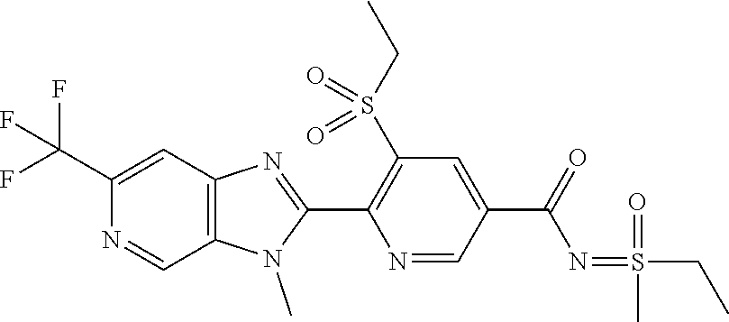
C1(C(F)(F)F)=CC2=C(C=N1)N(C)C(C1=C(S(CC)(=O)=O)C=C(C(N=S(CC)(C)=O)=O)C=N1)=N2
